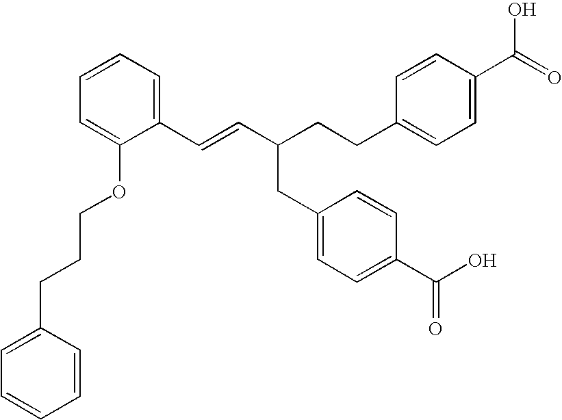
C1(C=CC(CC2=CC=C(C(=O)O)C=C2)CCC2=CC=C(C(O)=O)C=C2)=CC=CC=C1OCCCC1=CC=CC=C1
